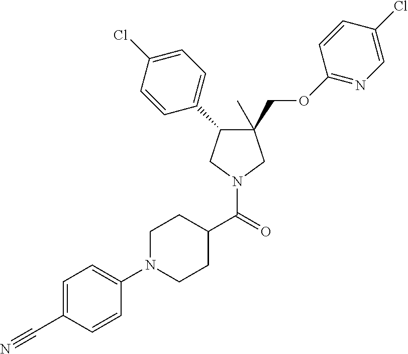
C1(C)(COC2=NC=C(Cl)C=C2)C(C2=CC=C(Cl)C=C2)CN(C(=O)C2CCN(C3=CC=C(C#N)C=C3)CC2)C1
